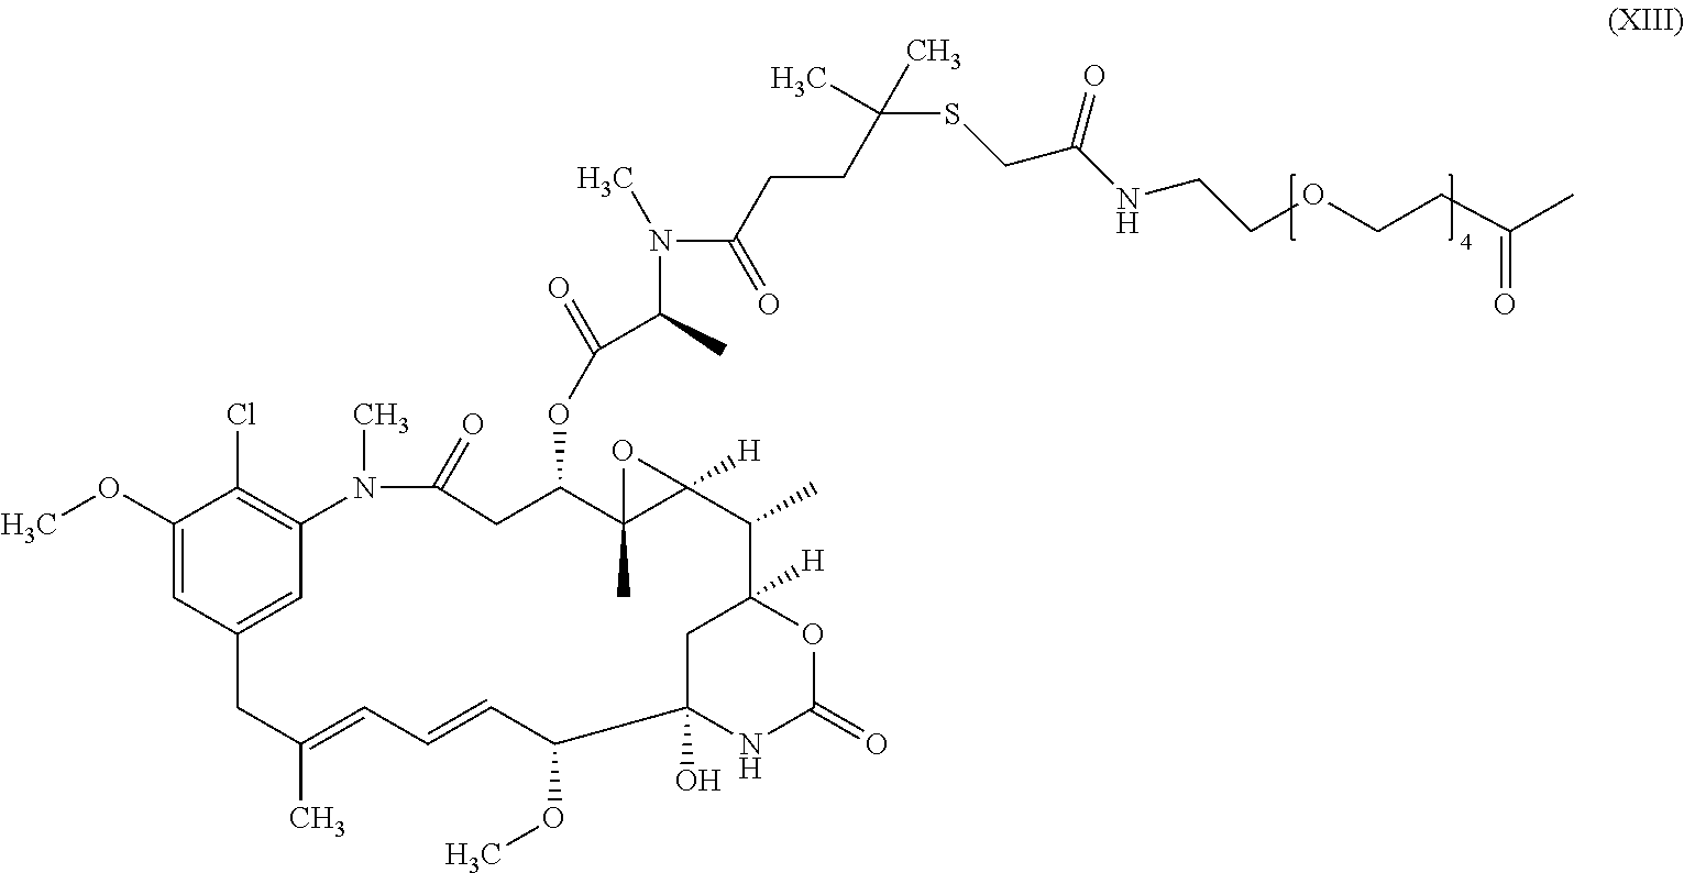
C1(OC)=CC2=CC(=C1Cl)N(C)C(=O)CC(OC(=O)C(C)N(C)C(=O)CCC(C)(C)SCC(=O)NCCOCCC(=O)C)C1(C)C([H])(O1)C(C)C1([H])CC(O)(NC(=O)O1)C(OC)C=CC=C(C)C2
